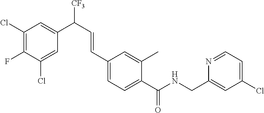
C1(Cl)=CC(C(C=CC2=CC=C(C(NCC3=CC(Cl)=CC=N3)=O)C(C)=C2)[CF3])=CC(Cl)=C1F
